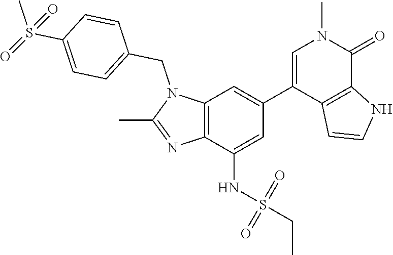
N1(CC2=CC=C(S(C)(=O)=O)C=C2)C(C)=NC2=C1C=C(C1=CN(C)C(=O)C3=C1C=CN3)C=C2NS(CC)(=O)=O
